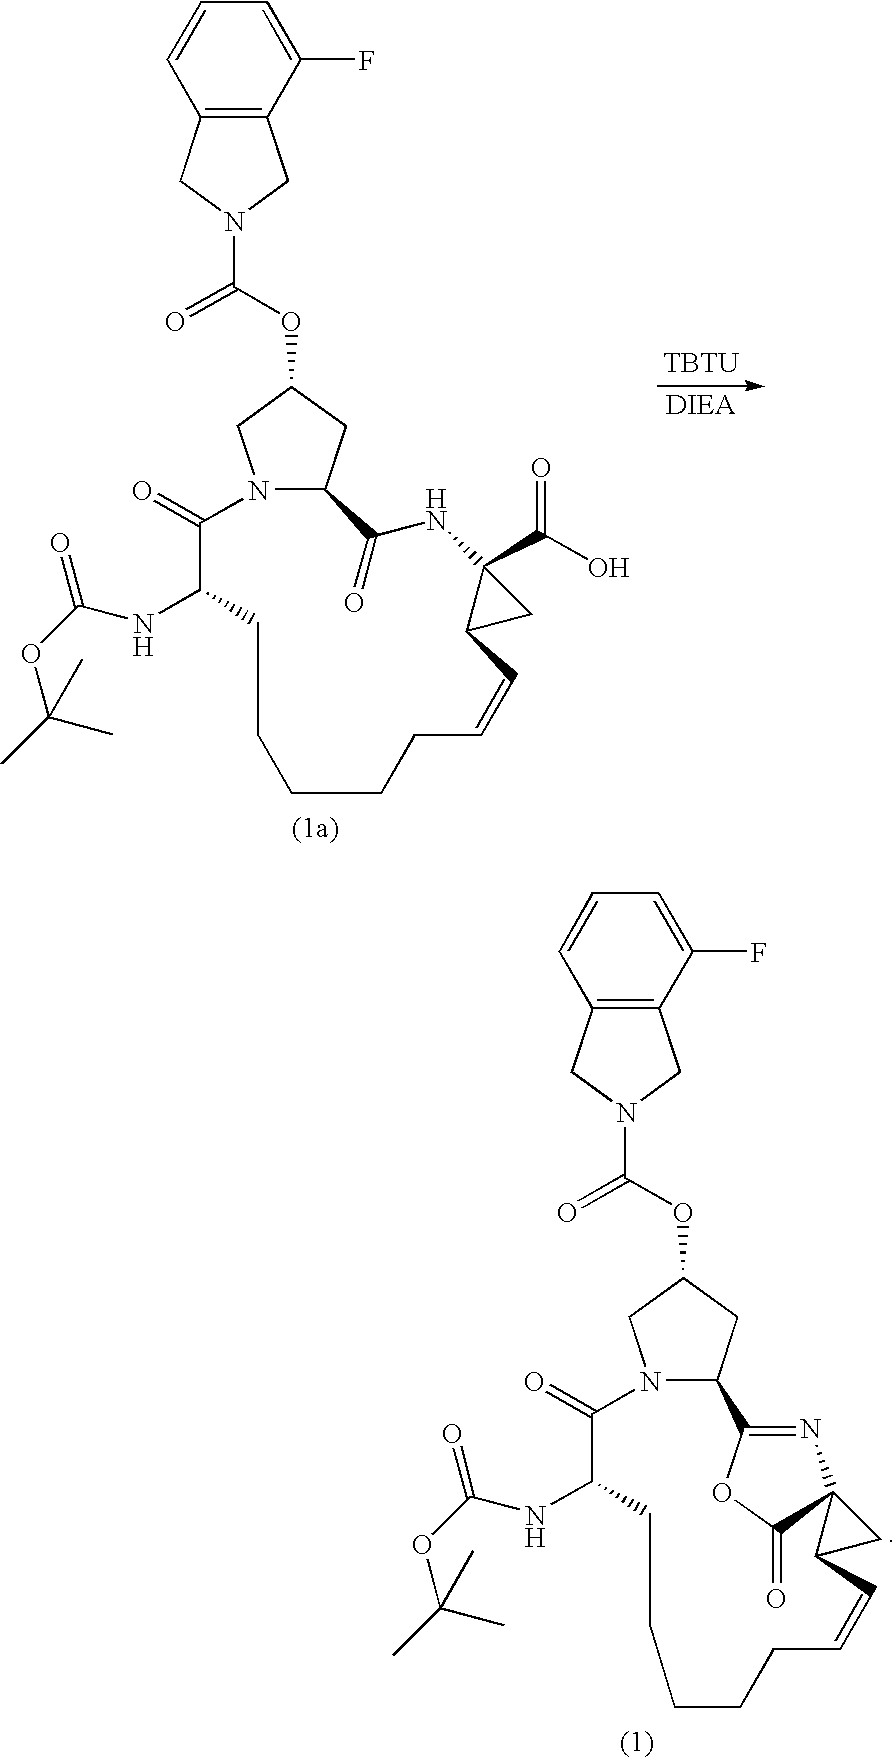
[TBTU].C1=CC=C(F)C2=C1CN(C(OC1CC3N(C1)C(=O)C(NC(OC(C)(C)C)=O)CCCCCC=CC1C(C(O)=O)(NC3=O)C1)=O)C2.C1=CC=C(F)C2=C1CN(C(OC1CC3N(C1)C(=O)C(NC(OC(C)(C)C)=O)CCCCCC=CC1CC14N=C3OC4=O)=O)C2
